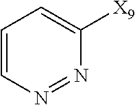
C1=CN=NC([X9])=C1
